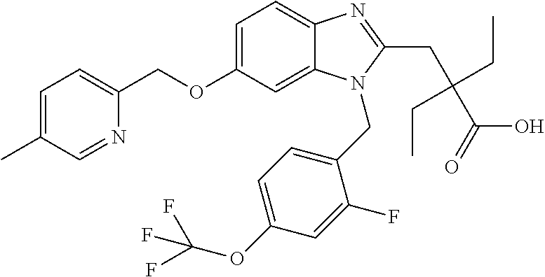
C1=C(C)C=NC(COC2=CC=C3C(=C2)N(CC2=CC=C(OC(F)(F)F)C=C2F)C(CC(C(O)=O)(CC)CC)=N3)=C1
